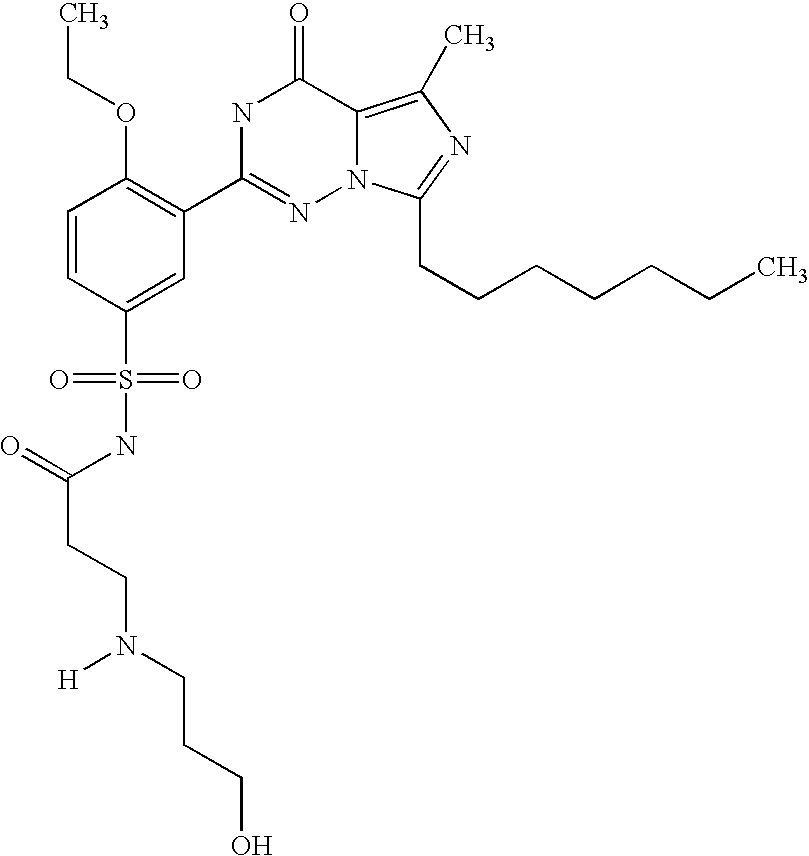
C1=CC(S(NC(=O)CCN(CCCO)[H])(=O)=O)=CC(C2=NN3C(=C(C)N=C3CCCCCCC)C(=O)N2)=C1OCC
